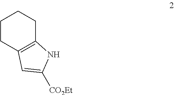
C1=C([CO2Et])NC2=C1CCCC2
